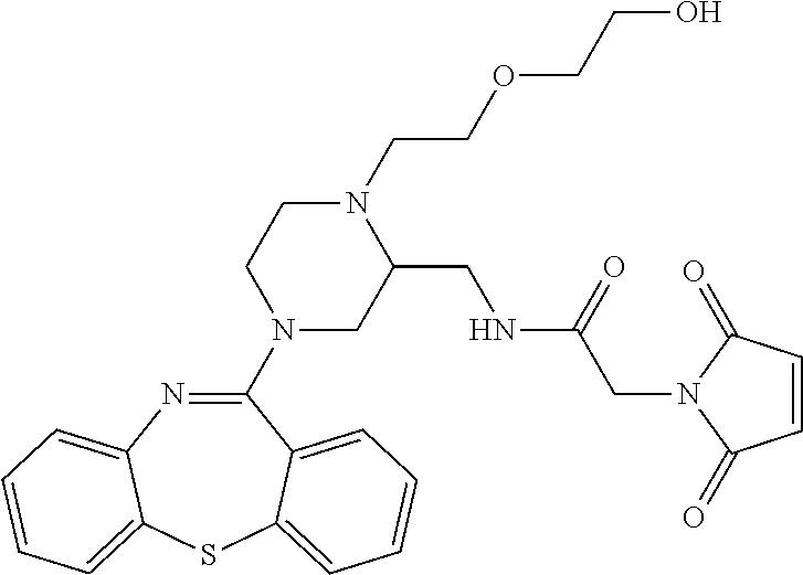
C1(N2CC(CNC(CN3C(=O)C=CC3=O)=O)N(CCOCCO)CC2)=NC2=CC=CC=C2SC2=CC=CC=C12
